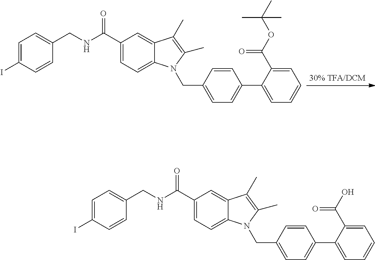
C1=C(I)C=CC(CNC(C2=CC=C3C(=C2)C(C)=C(C)N3CC2=CC=C(C3=CC=CC=C3C(OC(C)(C)C)=O)C=C2)=O)=C1.C1=C(I)C=CC(CNC(C2=CC=C3C(=C2)C(C)=C(C)N3CC2=CC=C(C3=CC=CC=C3C(O)=O)C=C2)=O)=C1
